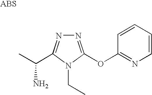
N1=C(OC2=NC=CC=C2)N(CC)C(C(C)N)=N1
